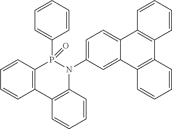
C12=C(C=CC=C1)P(C1=CC=CC=C1)(=O)N(C1=CC=C3C(=C1)C1=C(C4=C3C=CC=C4)C=CC=C1)C1=C2C=CC=C1
